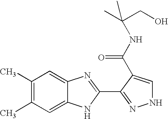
C1(C)=C(C)C=C2C(=C1)N=C(C1=NNC=C1C(NC(C)(C)CO)=O)N2
